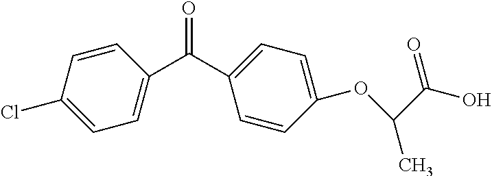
C1(C(C2=CC=C(OC(C(O)=O)C)C=C2)=O)=CC=C(Cl)C=C1
